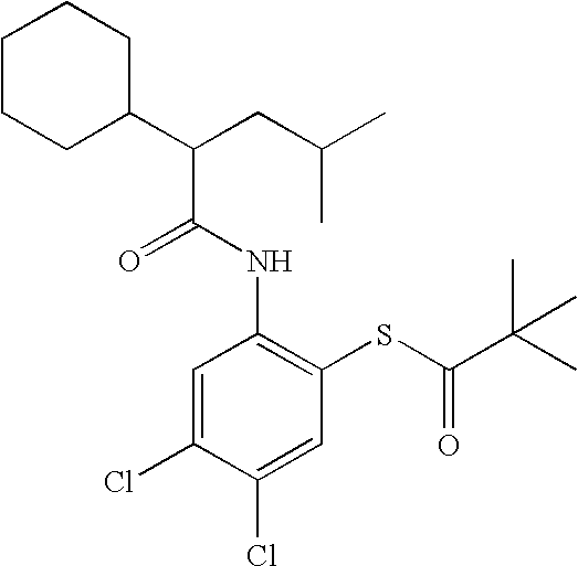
N(C1=C(SC(C(C)(C)C)=O)C=C(Cl)C(Cl)=C1)C(C(C1CCCCC1)CC(C)C)=O
